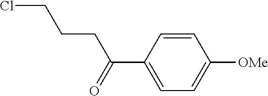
C1(C(CCCCl)=O)=CC=C([OMe])C=C1
